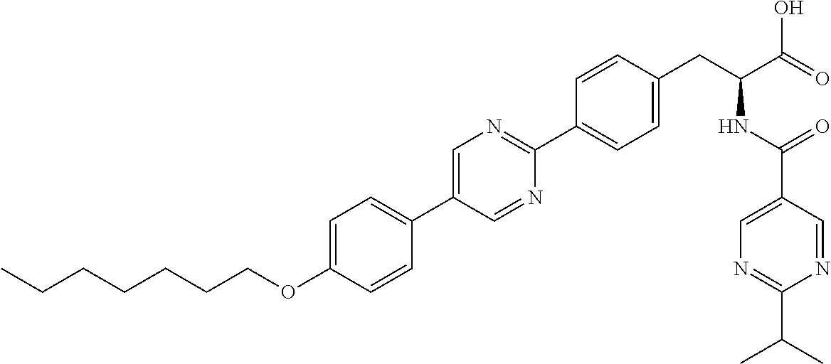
C(OC1=CC=C(C2=CN=C(C3=CC=C(CC(NC(=O)C4=CN=C(C(C)C)N=C4)C(=O)O)C=C3)N=C2)C=C1)CCCCCC
